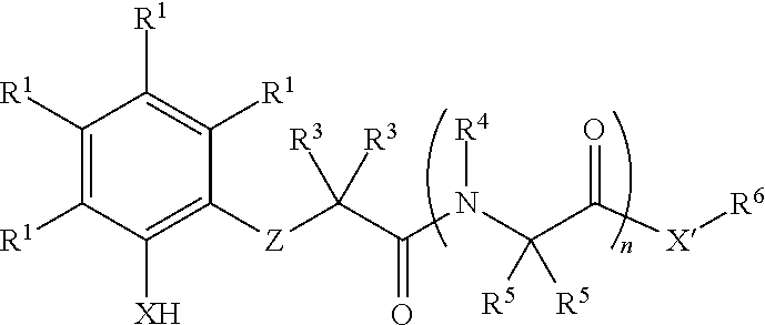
C1([R1])=C([R1])C([XH])=C([Z]C(C(N(C([R5])(C([X][R6])=O)[R5])[R4])=O)([R3])[R3])C([R1])=C1[R1]
